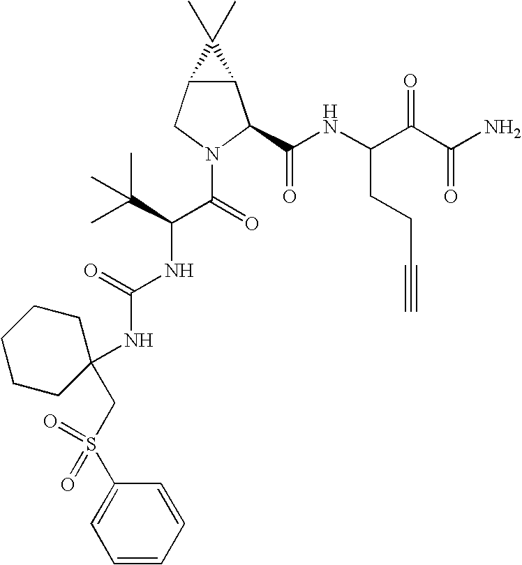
C12C(CN(C(=O)C(C(C)(C)C)NC(NC3(CS(C4=CC=CC=C4)(=O)=O)CCCCC3)=O)C1C(NC(C(C(N)=O)=O)CCC#C)=O)C2(C)C
